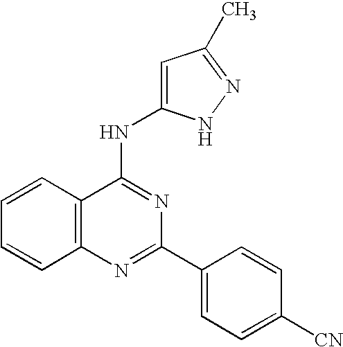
C12=C(N=C(C3=CC=C([CN])C=C3)N=C1NC1=CC(C)=NN1)C=CC=C2
